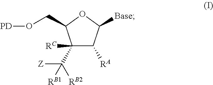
C1([RC])(C([Z])([RB1])[RB2])C([RA])C([Base])OC1CO[PD]
